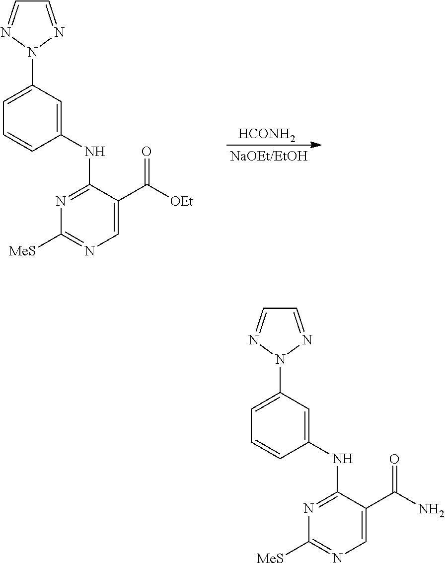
[HCONH2].C1=C(N2N=CC=N2)C=C(NC2=NC([MeS])=NC=C2C([OEt])=O)C=C1.C1=C(N2N=CC=N2)C=C(NC2=NC([MeS])=NC=C2C(N)=O)C=C1
